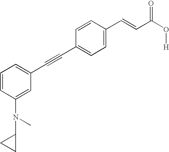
C1=C(C=CC(O[H])=O)C=CC(C#CC2=CC=CC(N(C)C3CC3)=C2)=C1
